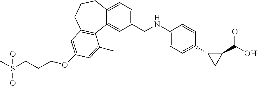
C12=CC=C(CNC3=CC=C(C4C(C(O)=O)C4)C=C3)C=C1C1=C(CCC2)C=C(OCCCS(C)(=O)=O)C=C1C
